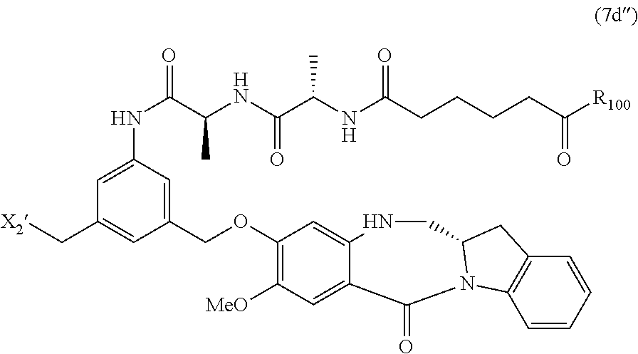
C(OC1=C([MeO])C=C2C(=C1)NCC1N(C2=O)C2=C(C=CC=C2)C1)C1=CC(NC(C(NC(C(NC(CCCCC([R100])=O)=O)C)=O)C)=O)=CC(C[X2])=C1
